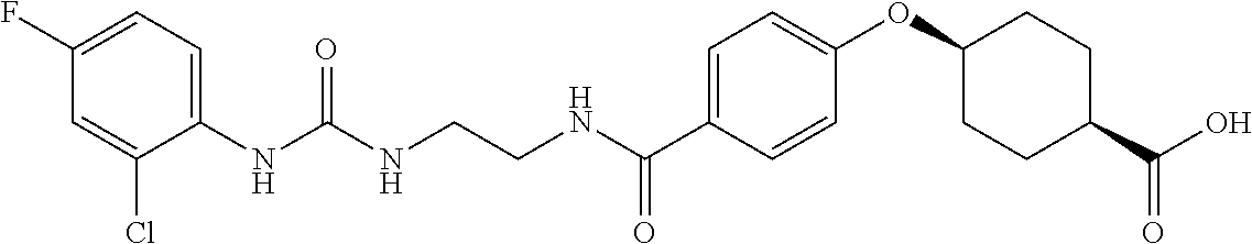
N(C(NCCNC(C1=CC=C(OC2CCC(C(O)=O)CC2)C=C1)=O)=O)C1=CC=C(F)C=C1Cl
